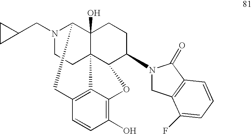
N1(CC2CC2)CCC23C4(O)C1CC1=C2C(=C(O)C=C1)OC3C(N1CC2=C(C1=O)C=CC=C2F)CC4
